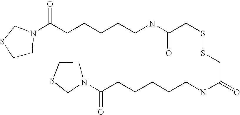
C1CN(C(CCCCCNC(CSSCC(=O)NCCCCCC(N2CCSC2)=O)=O)=O)CS1
